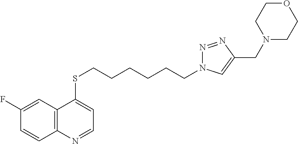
C12=C(C=C(F)C=C1)C(SCCCCCCN1N=NC(CN3CCOCC3)=C1)=CC=N2
